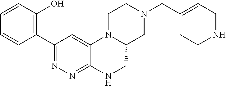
N1(CC2=CCNCC2)CC2N(CC1)C1=CC(C3=C(O)C=CC=C3)=NN=C1NC2
